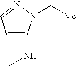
C1=C(NC)N(C[Me])N=C1
